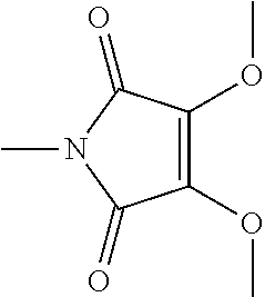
C1(OC)=C(OC)C(=O)N(C)C1=O
